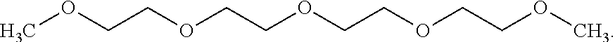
COCCOCCOCCOCCOC
